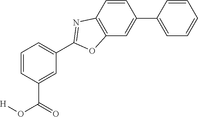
C1=C(C(=O)O[H])C=CC=C1C1=NC2=C(C=C(C3=CC=CC=C3)C=C2)O1
